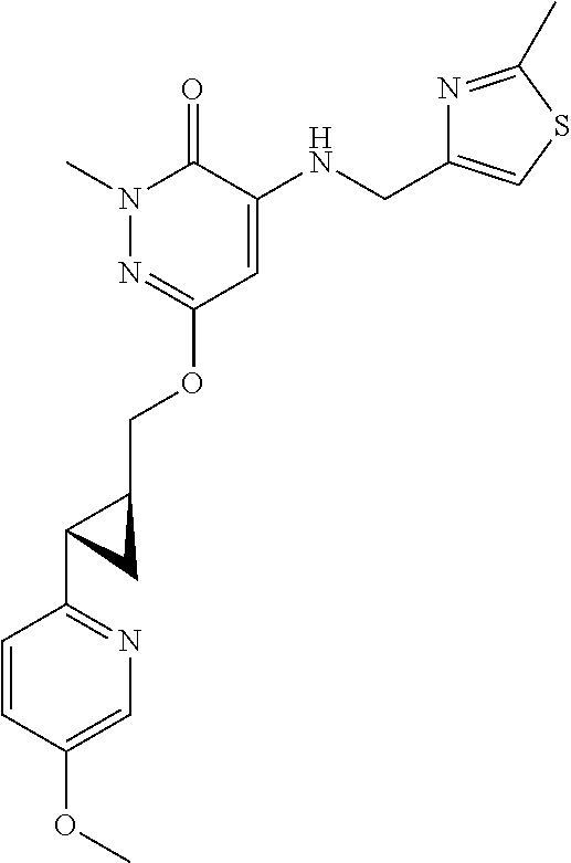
N1(C)N=C(OCC2CC2C2=NC=C(OC)C=C2)C=C(NCC2=CSC(C)=N2)C1=O
